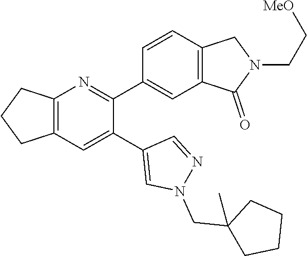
C12=C(C=C(C3=CN(CC4(C)CCCC4)N=C3)C(C3=CC4=C(C=C3)CN(CC[MeO])C4=O)=N1)CCC2
